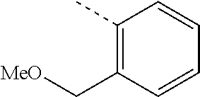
C1(C)=C(C[MeO])C=CC=C1
